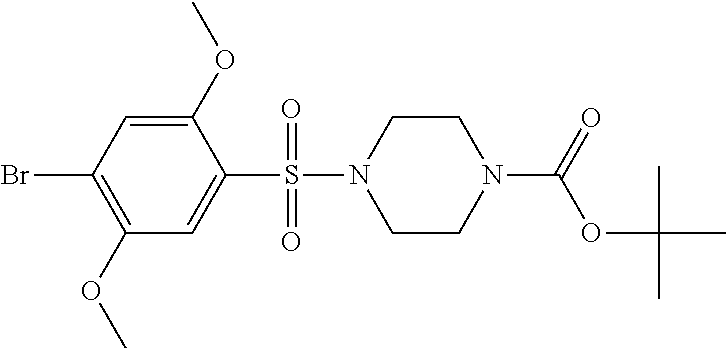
C1(OC)=CC(Br)=C(OC)C=C1S(N1CCN(C(=O)OC(C)(C)C)CC1)(=O)=O
